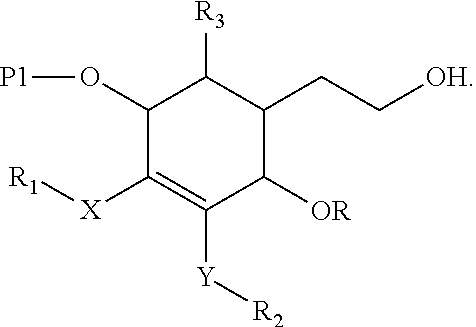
C1(O[P1])C([X][R1])=C([Y][R2])C([OR])C(CC[OH])C1[R3]
